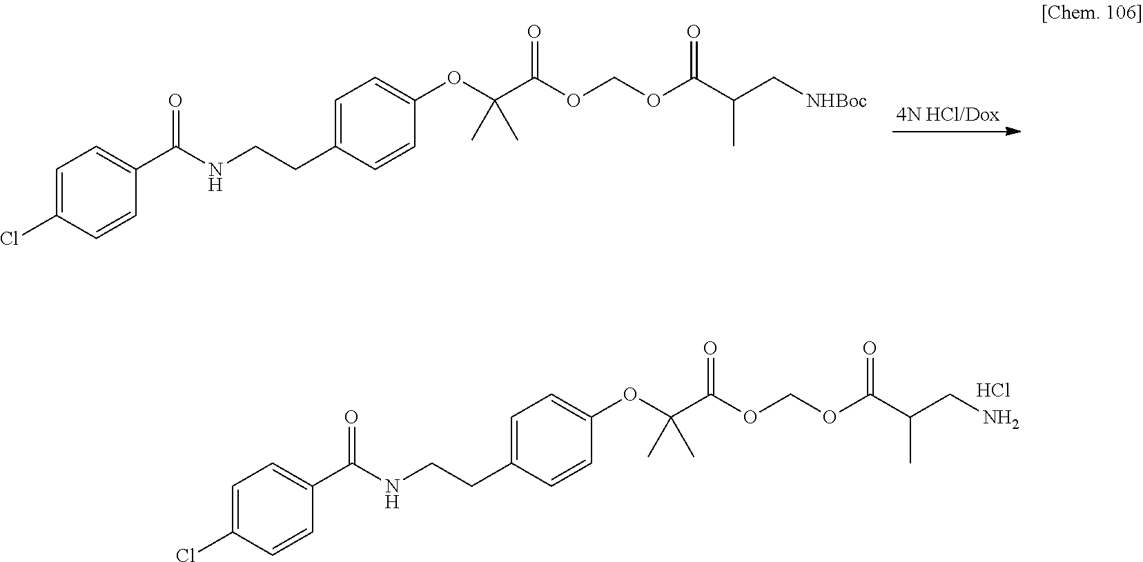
C1=C(Cl)C=CC(C(NCCC2=CC=C(OC(C(=O)OCOC(C(C)C[NHBoc])=O)(C)C)C=C2)=O)=C1.C1=C(Cl)C=CC(C(NCCC2=CC=C(OC(C(=O)OCOC(C(C)CN)=O)(C)C)C=C2)=O)=C1.Cl
